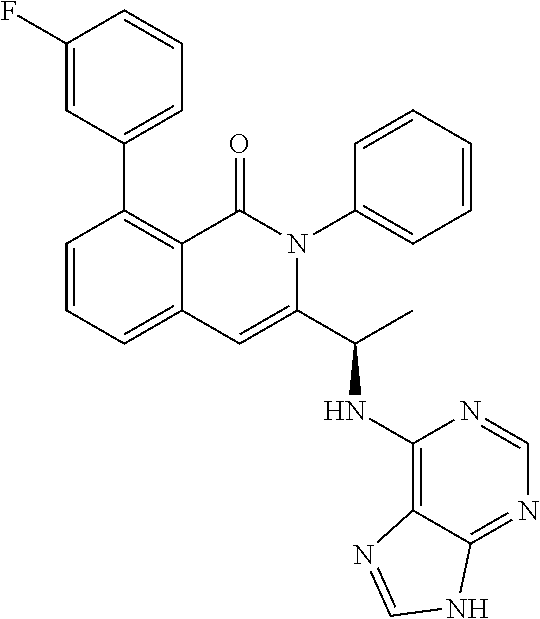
C1=CC=C2C(=C1C1=CC=CC(F)=C1)C(=O)N(C1=CC=CC=C1)C(C(C)NC1=C3C(=NC=N1)NC=N3)=C2
